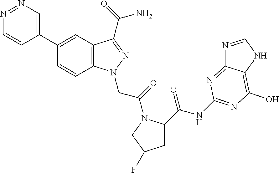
N1=NC=C(C2=CC3=C(C=C2)N(CC(=O)N2C(C(=O)NC4=NC(O)=C5C(=N4)N=CN5)CC(F)C2)N=C3C(N)=O)C=C1
